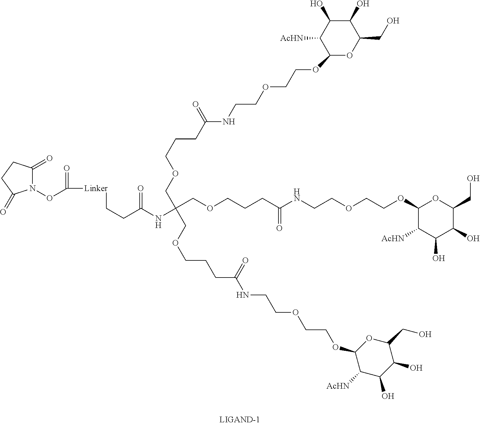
N1(OC(=O)[Linker]CCC(NC(COCCCC(NCCOCCOC2OC(CO)C(O)C(O)C2[AcHN])=O)(COCCCC(NCCOCCOC2C([AcHN])C(O)C(O)C(CO)O2)=O)COCCCC(NCCOCCOC2C([AcHN])C(O)C(O)C(CO)O2)=O)=O)C(=O)CCC1=O
